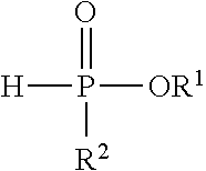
[H]P([OR1])(=O)[R2]
